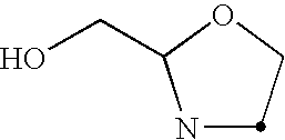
N1C(CO)OCC1
